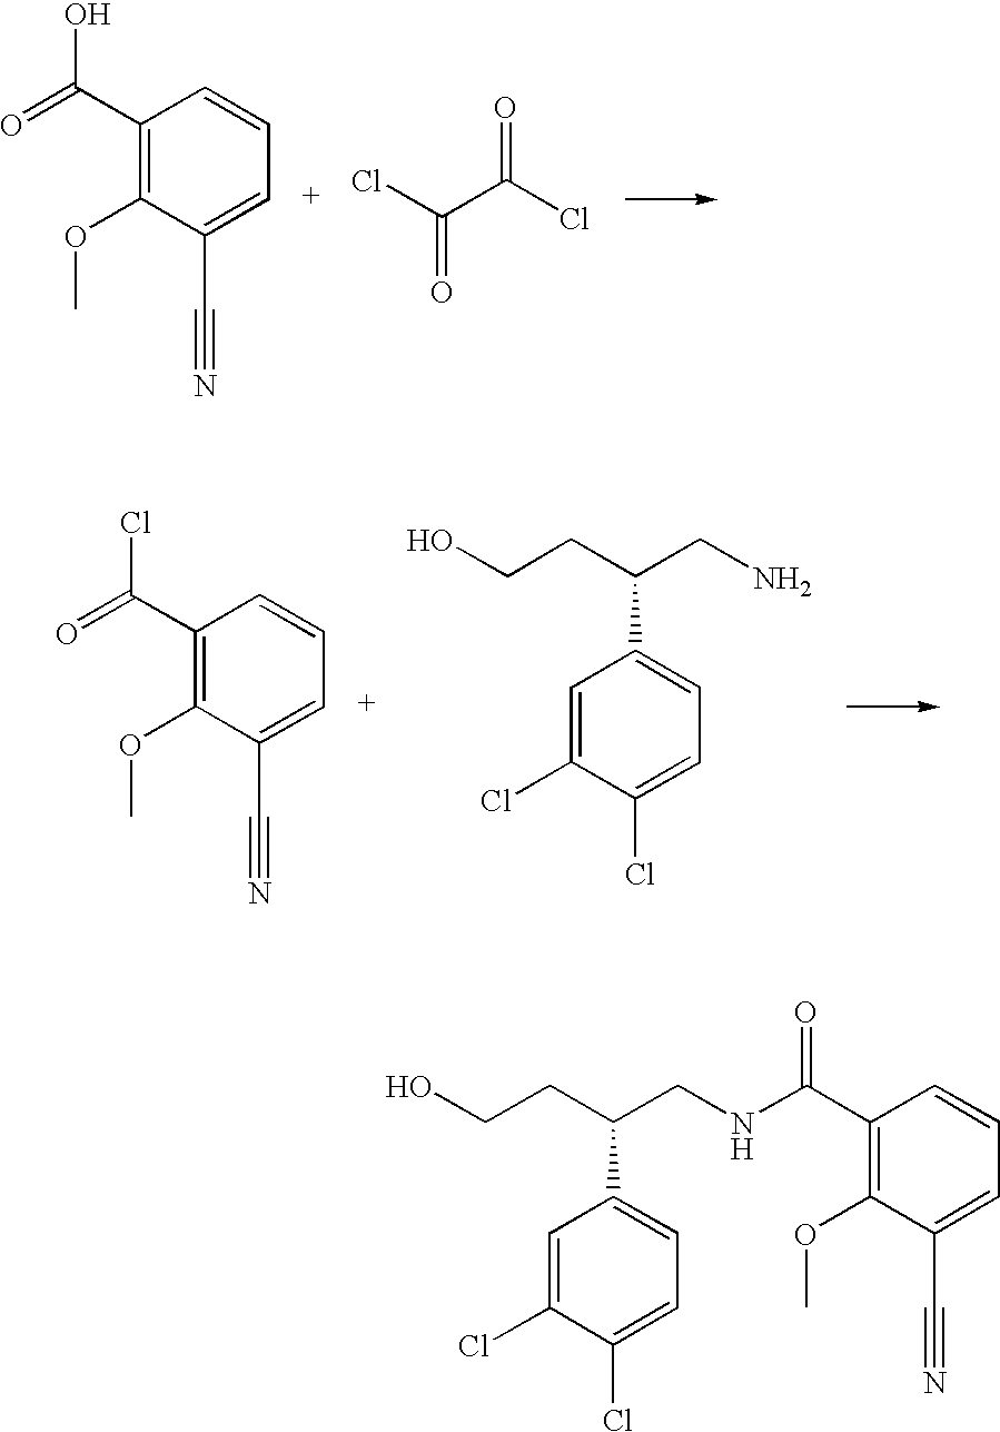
C1(C(=O)O)=C(OC)C(C#N)=CC=C1.ClC(C(Cl)=O)=O.C1(C(=O)Cl)=C(OC)C(C#N)=CC=C1.C1=C(Cl)C(Cl)=CC=C1C(CCO)CN.C1=C(Cl)C(Cl)=CC=C1C(CCO)CNC(C1=C(OC)C(C#N)=CC=C1)=O
